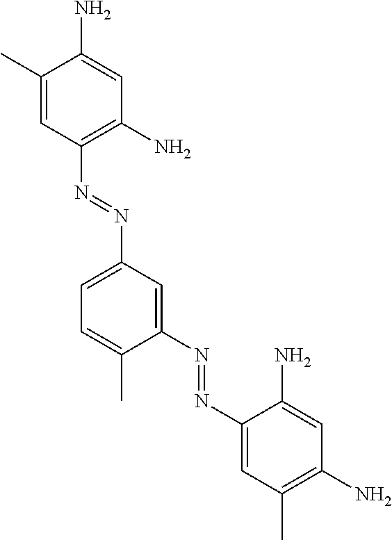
C1(C)=CC(N=NC2=CC=C(C)C(N=NC3=CC(C)=C(N)C=C3N)=C2)=C(N)C=C1N
